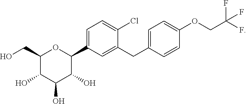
C1(C2OC(CO)C(O)C(O)C2O)=CC=C(Cl)C(CC2=CC=C(OCC(F)(F)F)C=C2)=C1
